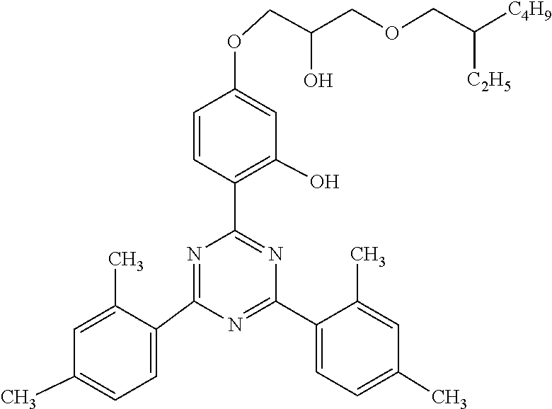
C1(C2=CC=C(C)C=C2C)=NC(C2=CC=C(C)C=C2C)=NC(C2=C(O)C=C(OCC(O)COCC([C2H5])[C4H9])C=C2)=N1
